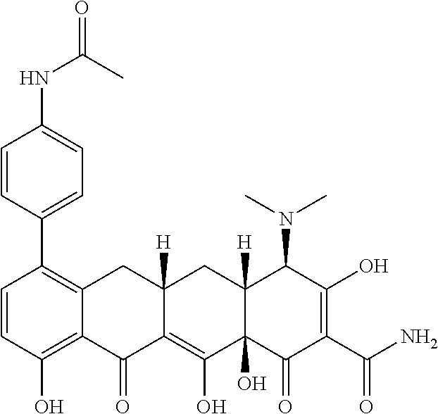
C1=CC(O)=C2C(=C1C1=CC=C(NC(=O)C)C=C1)CC1([H])C(=C(O)C3(O)C([H])(C1)C(N(C)C)C(O)=C(C(N)=O)C3=O)C2=O
